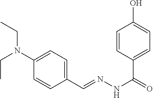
C1=CC(C(=O)NN=CC2=CC=C(N(CC)CC)C=C2)=CC=C1O
